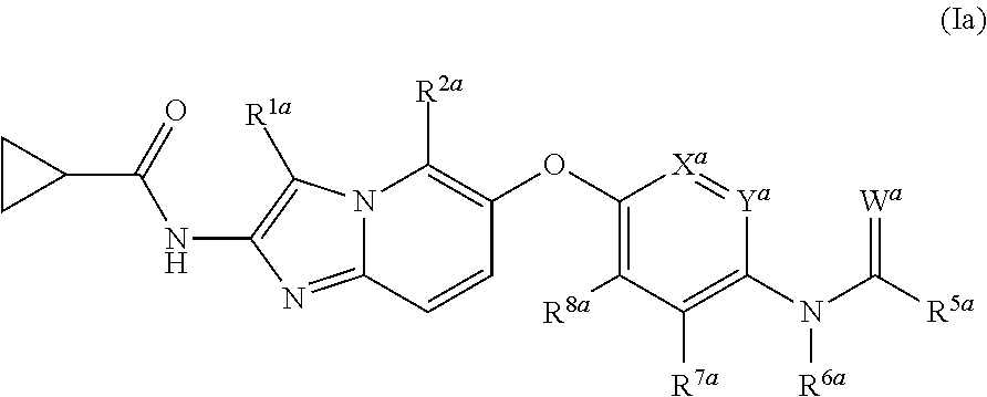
C1CC1C(=O)NC1=C([R1a])N2C(=N1)C=CC(OC1=C([R8a])C([R7a])=C(N(C([R5a])=[Wa])[R6a])[Ya]=[Xa]1)=C2[R2a]
